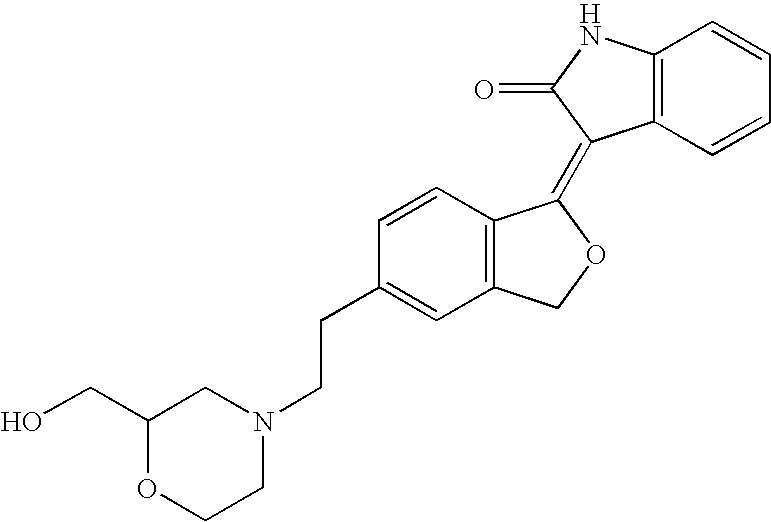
C1=CC(CCN2CC(CO)OCC2)=CC2=C1C(=C1C3=C(NC1=O)C=CC=C3)OC2
